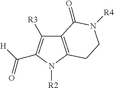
C12=C(N([R2])C(C(=O)[H])=C1[R3])CCN([R4])C2=O
